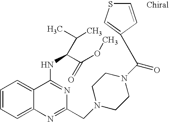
C1=CC=C2C(=C1)C(NC(C(OC)=O)C(C)C)=NC(CN1CCN(C(=O)C3=CSC=C3)CC1)=N2
